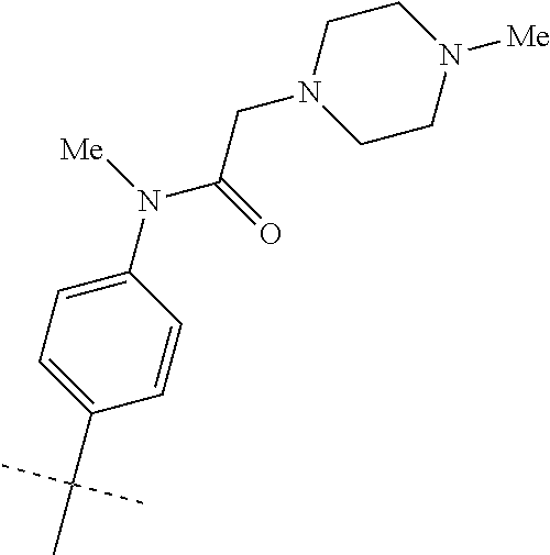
C1=C(N([Me])C(=O)CN2CCN([Me])CC2)C=CC(C(C)(C)C)=C1
